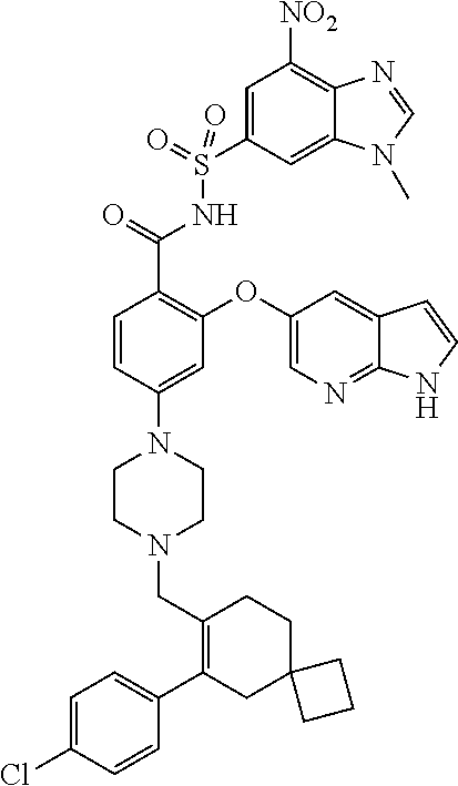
C1=C(Cl)C=CC(C2=C(CN3CCN(C4=CC(OC5=CN=C6C(=C5)C=CN6)=C(C(=O)NS(C5=CC([NO2])=C6C(=C5)N(C)C=N6)(=O)=O)C=C4)CC3)CCC3(C2)CCC3)=C1
